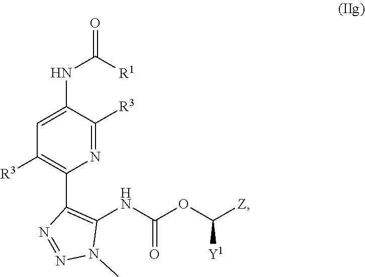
N1=C([R3])C(NC([R1])=O)=CC([R3])=C1C1=C(NC(OC([Z])[Y1])=O)N(C)N=N1
